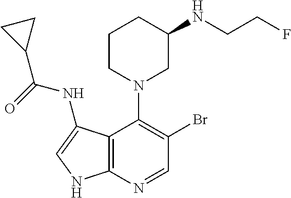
C12=C(N=CC(Br)=C1N1CC(NCCF)CCC1)NC=C2NC(=O)C1CC1
